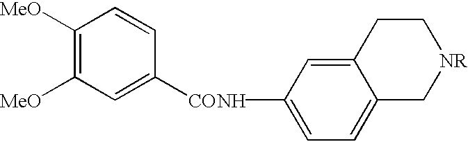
C1([MeO])=C([MeO])C=C([CONH]C2=CC=C3C(=C2)CC[NR]C3)C=C1
